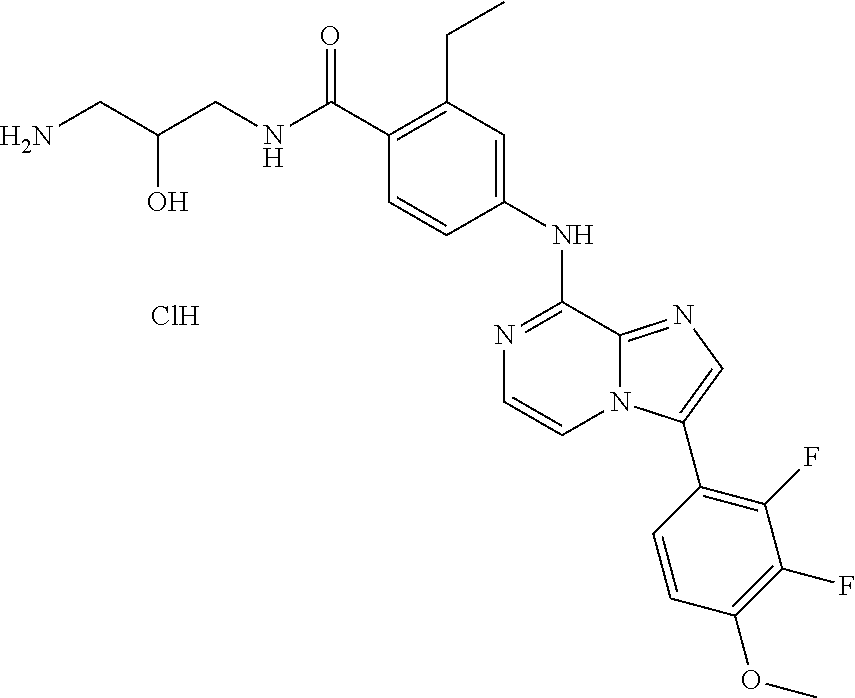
C(C1=C(CC)C=C(NC2=NC=CN3C2=NC=C3C2=C(F)C(F)=C(OC)C=C2)C=C1)(=O)NCC(CN)O.Cl
